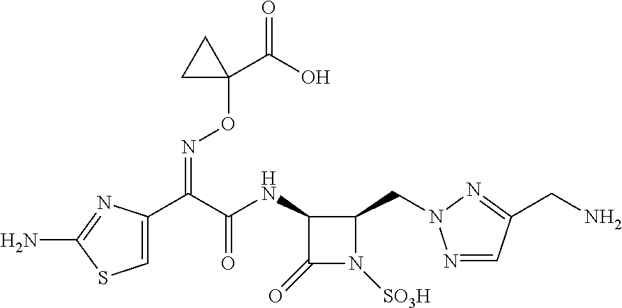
C1=C(C(C(NC2C(=O)N([SO3H])C2CN2N=CC(CN)=N2)=O)=NOC2(C(=O)O)CC2)N=C(N)S1
